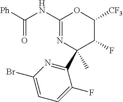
C1(NC([Ph])=O)=NC(C2=NC(Br)=CC=C2F)(C)C(F)C([CF3])O1
